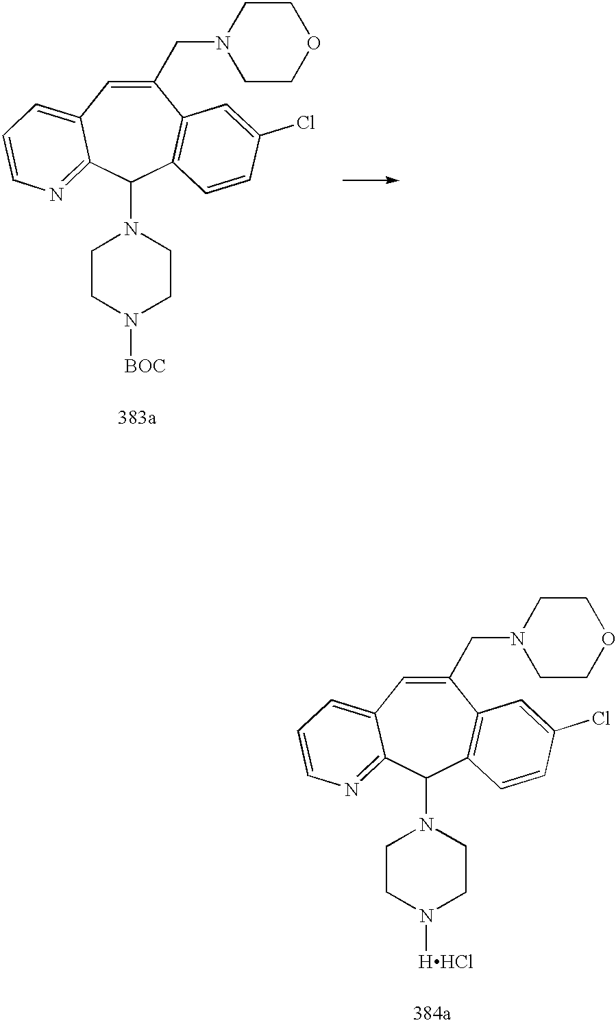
C1(CN2CCOCC2)=CC2=CC=CN=C2C(N2CCN([HHCl])CC2)C2=C1C=C(Cl)C=C2.C1(CN2CCOCC2)=CC2=CC=CN=C2C(N2CCN([BOC])CC2)C2=C1C=C(Cl)C=C2
